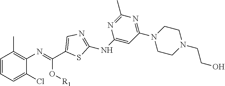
C1=CC=C(Cl)C(N=C(C2=CN=C(NC3=CC(N4CCN(CCO)CC4)=NC(C)=N3)S2)O[R1])=C1C
